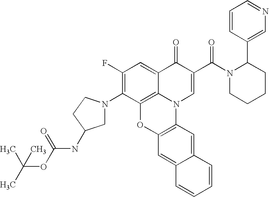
C1(F)=C(N2CC(NC(=O)OC(C)(C)C)CC2)C2=C3C(=C1)C(=O)C(C(N1C(C4=CN=CC=C4)CCCC1)=O)=CN3C1=C(O2)C=C2C(=C1)C=CC=C2
